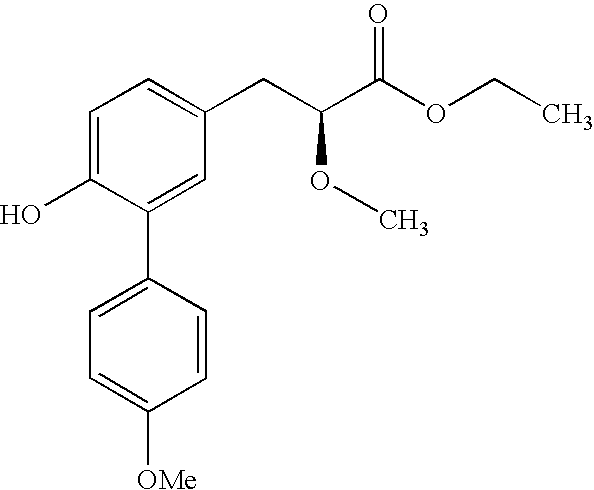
OC1=CC=C(CC(C(OCC)=O)OC)C=C1C1=CC=C([OMe])C=C1
